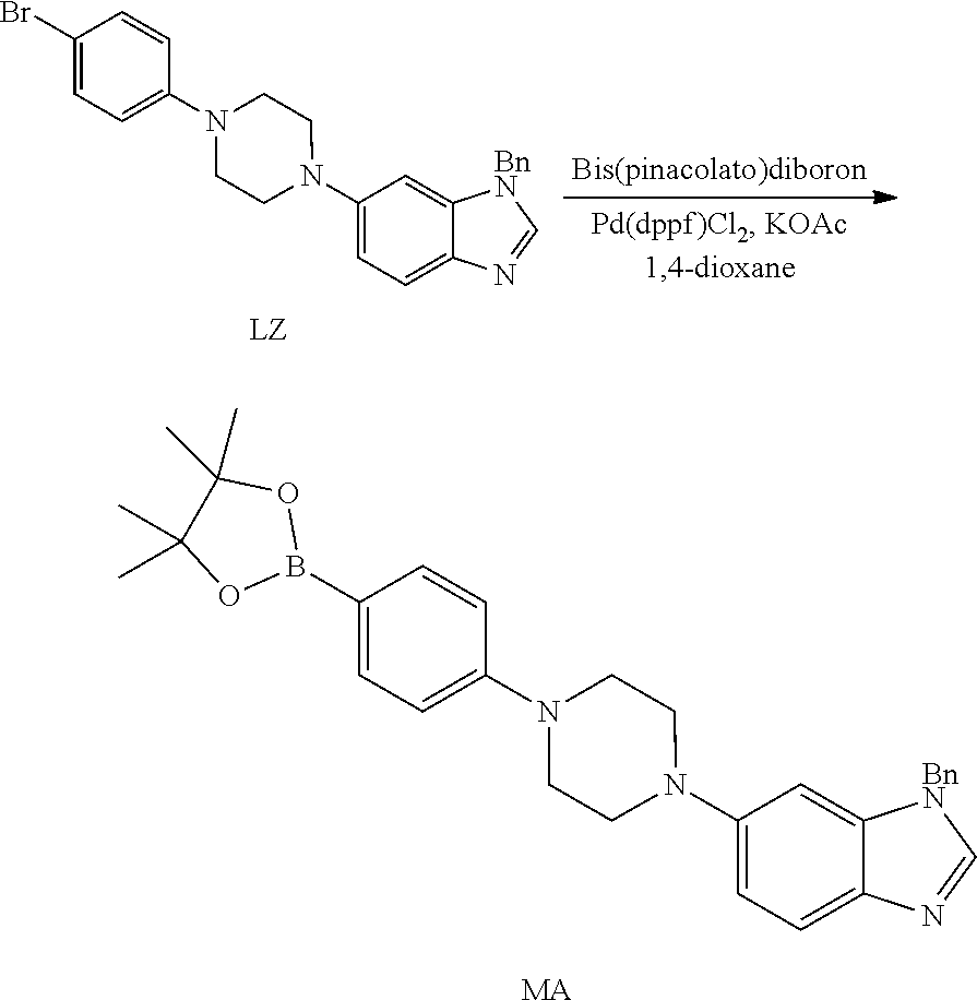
C1(N2CCN(C3=CC=C(B4OC(C)(C)C(C)(C)O4)C=C3)CC2)=CC=C2C(=C1)[BnN]C=N2.[MA].C1(N2CCN(C3=CC=C(Br)C=C3)CC2)=CC=C2C(=C1)[BnN]C=N2
